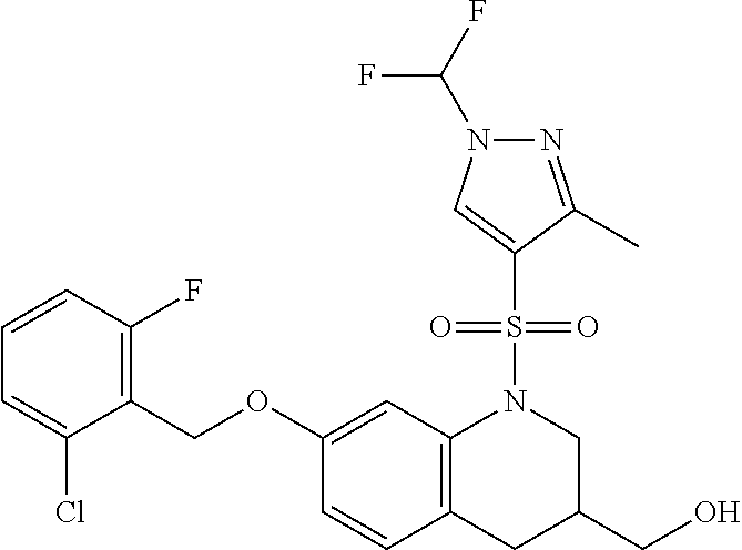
C1(COC2=CC3=C(C=C2)CC(CO)CN3S(=O)(=O)C2=CN(C(F)F)N=C2C)=C(F)C=CC=C1Cl
